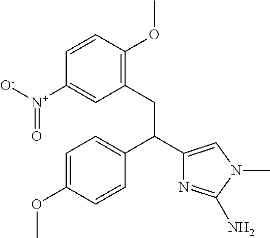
C1=C(OC)C=CC(C(C2=CN(C)C(N)=N2)CC2=C(OC)C=CC([N+]([O-])=O)=C2)=C1
